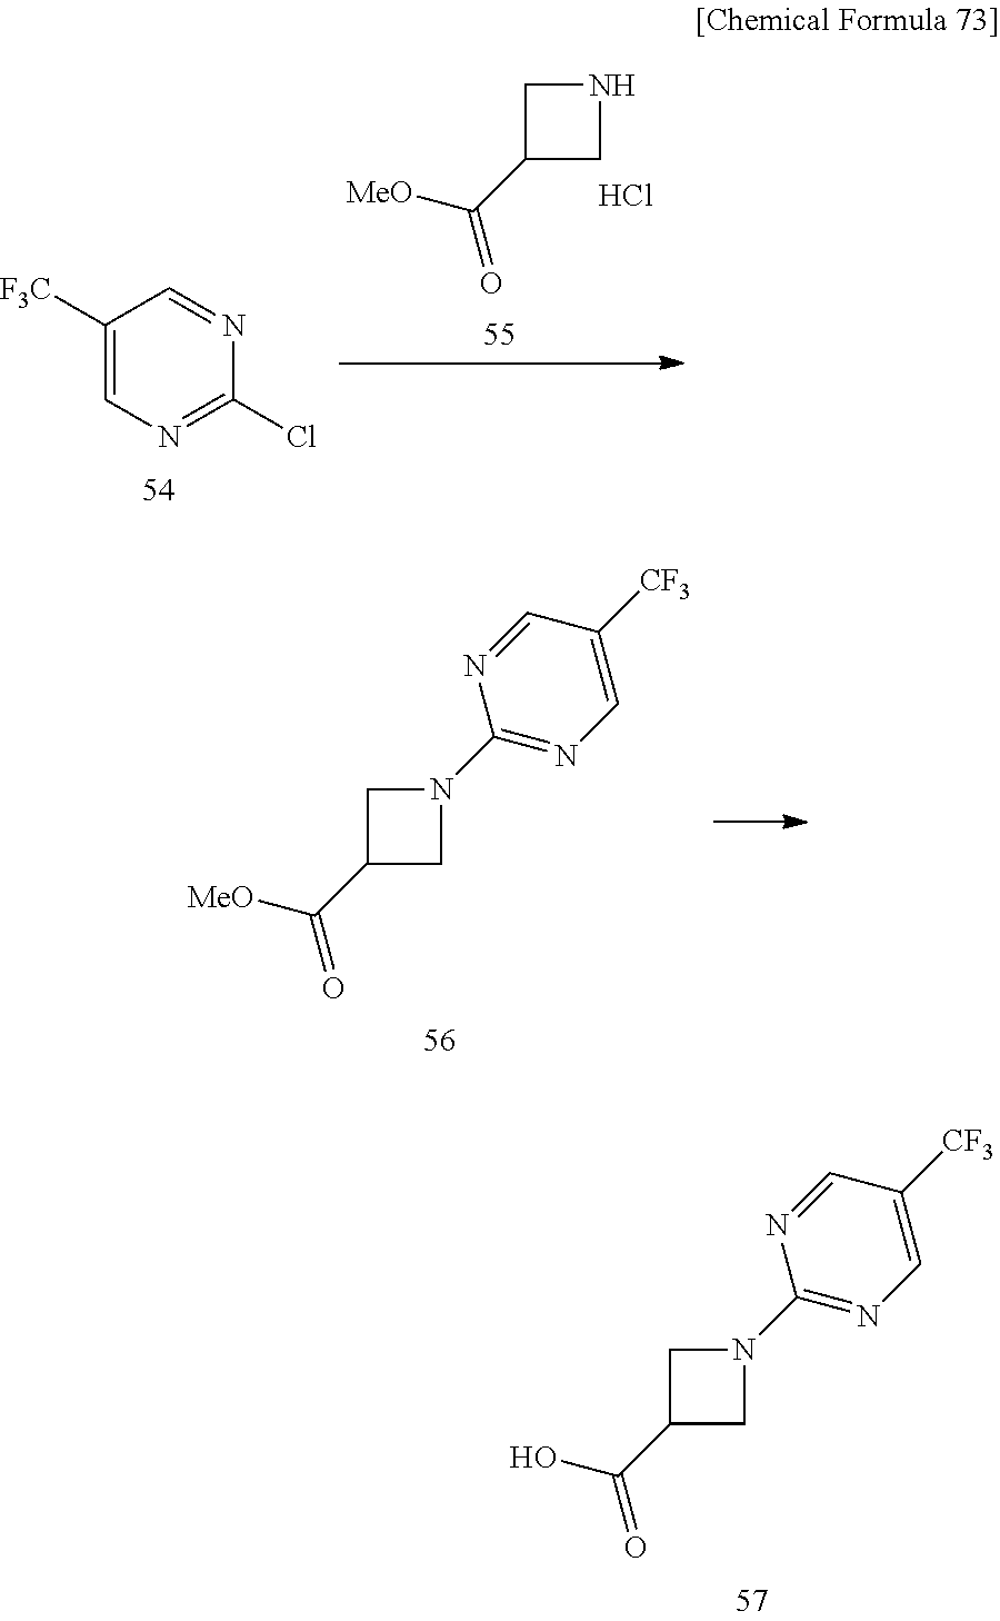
C1C(C(=O)[MeO])CN1.Cl.C1([F3C])=CN=C(Cl)N=C1.C1C(C(=O)[MeO])CN1C1=NC=C([CF3])C=N1.C1C(C(=O)O)CN1C1=NC=C([CF3])C=N1
